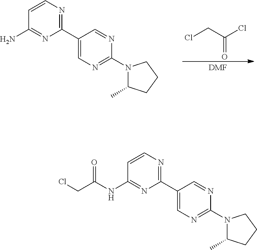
C1(C2=NC=CC(N)=N2)=CN=C(N2C(C)CCC2)N=C1.ClCC(Cl)=O.[DMF].C1(C2=NC=CC(NC(CCl)=O)=N2)=CN=C(N2C(C)CCC2)N=C1
